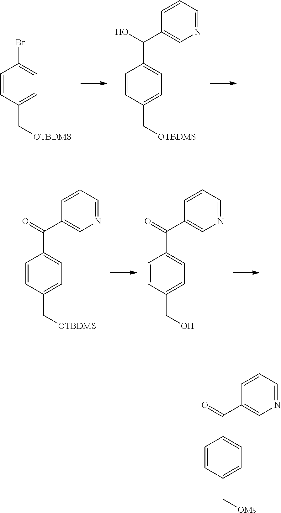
C1=CC(C[OTBDMS])=CC=C1Br.C1=CC(C[OTBDMS])=CC=C1C(O)C1=CN=CC=C1.C1=CC(C[OTBDMS])=CC=C1C(=O)C1=CN=CC=C1.C1=CC(CO)=CC=C1C(=O)C1=CN=CC=C1.C1=CC(C[OMs])=CC=C1C(=O)C1=CN=CC=C1
